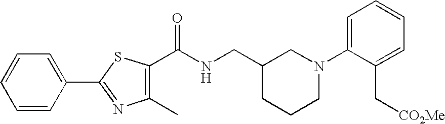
C1=CC(C2=NC(C)=C(C(NCC3CCCN(C4=CC=CC=C4C[CO2Me])C3)=O)S2)=CC=C1
